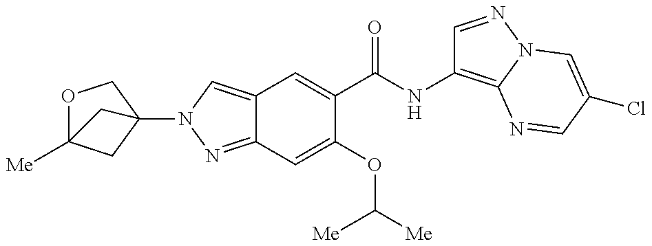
C12=CN(C34CC([Me])(OC3)C4)N=C1C=C(OC([Me])[Me])C(C(NC1=C3N(N=C1)C=C(Cl)C=N3)=O)=C2
